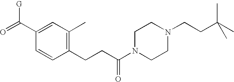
C1(C(=O)[G])=CC(C)=C(CCC(N2CCN(CCC(C)(C)C)CC2)=O)C=C1
